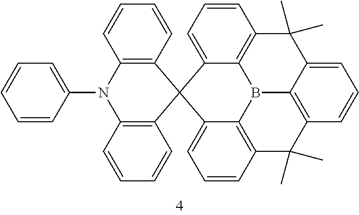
C1=CC(N2C3=C(C4(C5=C2C=CC=C5)C2=CC=CC5=C2B2C6=C(C=CC=C46)C(C)(C)C4=CC=CC(=C24)C5(C)C)C=CC=C3)=CC=C1
